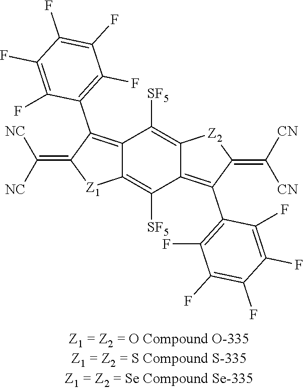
C1([SF5])=C2C(=C(C3=C(F)C(F)=C(F)C(F)=C3F)C(=C([CN])[CN])[Z2]2)C([SF5])=C2C1=C(C1=C(F)C(F)=C(F)C(F)=C1F)C(=C([NC])[NC])[Z1]2
